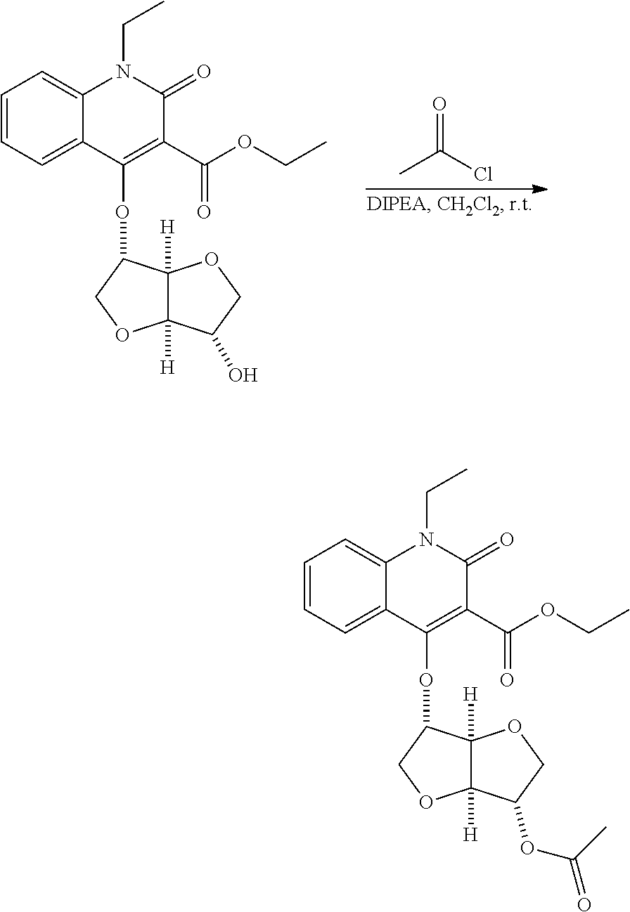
C1=CC=C2C(=C1)N(CC)C(=O)C(C(OCC)=O)=C2OC1C2([H])C([H])(OC1)C(O)CO2.CC(Cl)=O.C1=CC=C2C(=C1)N(CC)C(=O)C(C(OCC)=O)=C2OC1C2([H])C([H])(OC1)C(OC(=O)C)CO2
